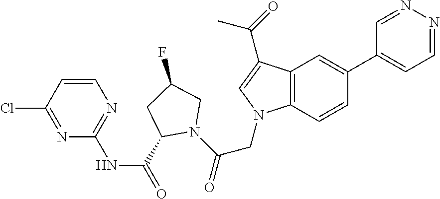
C1(C(=O)NC2=NC=CC(Cl)=N2)N(C(=O)CN2C3=C(C=C(C4=CC=NN=C4)C=C3)C(C(=O)C)=C2)CC(F)C1
